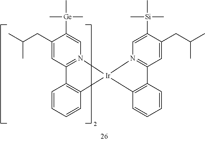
C1(CC(C)C)=CC2=N(C=C1[Ge](C)(C)C)[Ir]1(C3=C2C=CC=C3)N2=C(C=C(CC(C)C)C([Si](C)(C)C)=C2)C2=C1C=CC=C2
